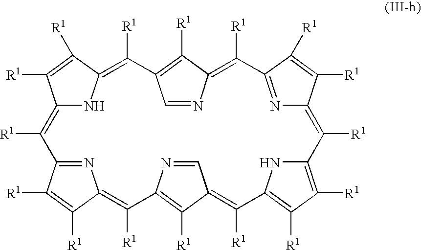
N1C2=C([R1])C3=C([R1])C(=C([R1])C4=NC(=C([R1])C5=C([R1])C([R1])=C(N5)C([R1])=C5C=NC(=C5[R1])C([R1])=C5N=C(C([R1])=C5[R1])C([R1])=C1C([R1])=C2[R1])C([R1])=C4[R1])N=C3
